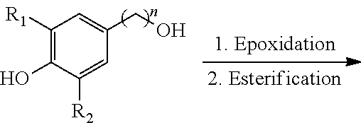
C1([R1])=C(O)C([R2])=CC(CO)=C1
